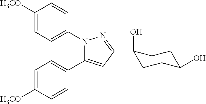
C1([H3CO])=CC=C(N2C(C3=CC=C([H3CO])C=C3)=CC(C3(O)CCC(O)CC3)=N2)C=C1
